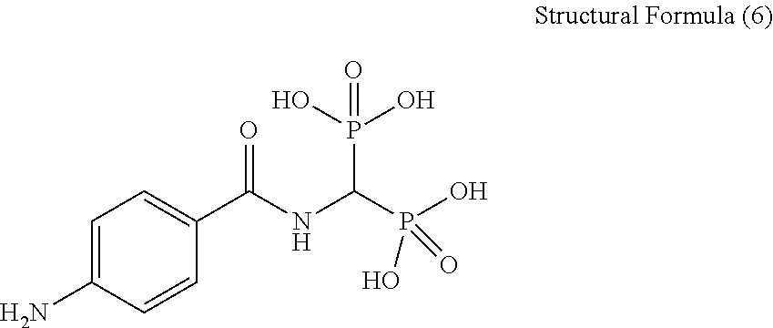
C1=C(N)C=CC(C(NC(P(O)(O)=O)P(O)(O)=O)=O)=C1
